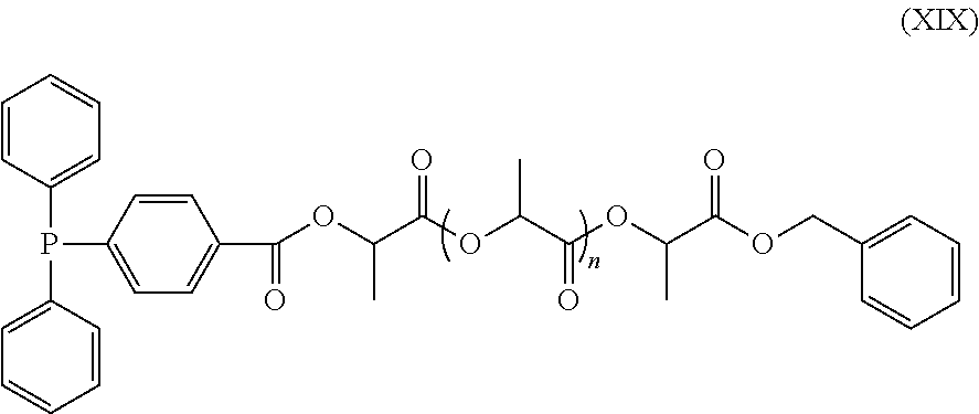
C(OC(C(OC(C(OC(C(OCC1=CC=CC=C1)=O)C)=O)C)=O)C)(=O)C1=CC=C(P(C2=CC=CC=C2)C2=CC=CC=C2)C=C1
